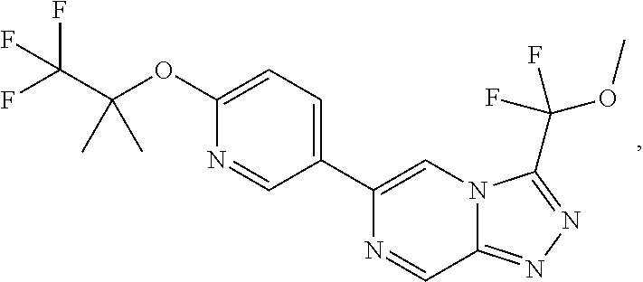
C1(C2=CC=C(OC(C(F)(F)F)(C)C)N=C2)=CN2C(=NN=C2C(F)(OC)F)C=N1
